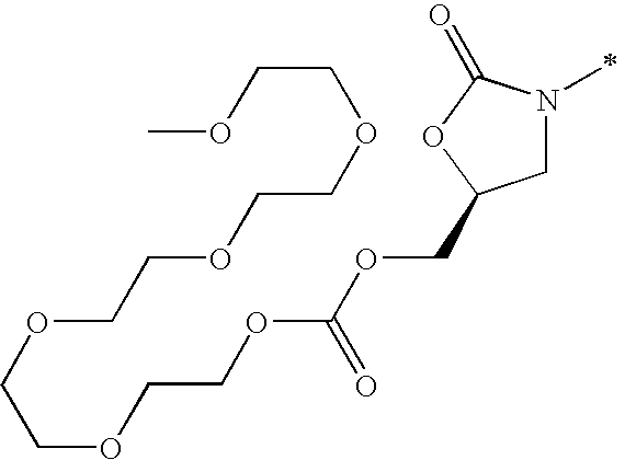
C1N(C)C(=O)OC1COC(OCCOCCOCCOCCOCCOC)=O
